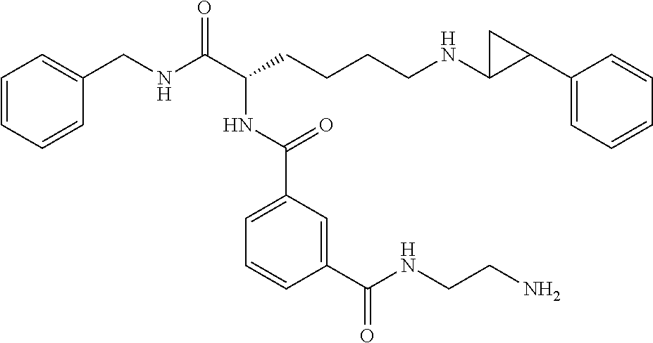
C1=CC=CC(CNC(C(CCCCNC2C(C3=CC=CC=C3)C2)NC(C2=CC=CC(C(NCCN)=O)=C2)=O)=O)=C1
